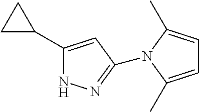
C1(C2CC2)=CC(N2C(C)=CC=C2C)=NN1
